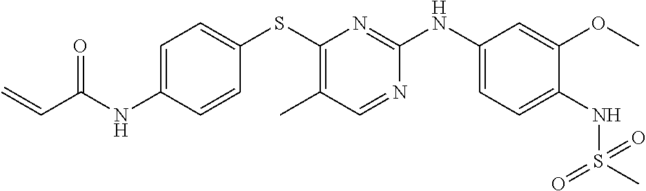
C1=C(NC(C=C)=O)C=CC(SC2=C(C)C=NC(NC3=CC=C(NS(C)(=O)=O)C(OC)=C3)=N2)=C1
